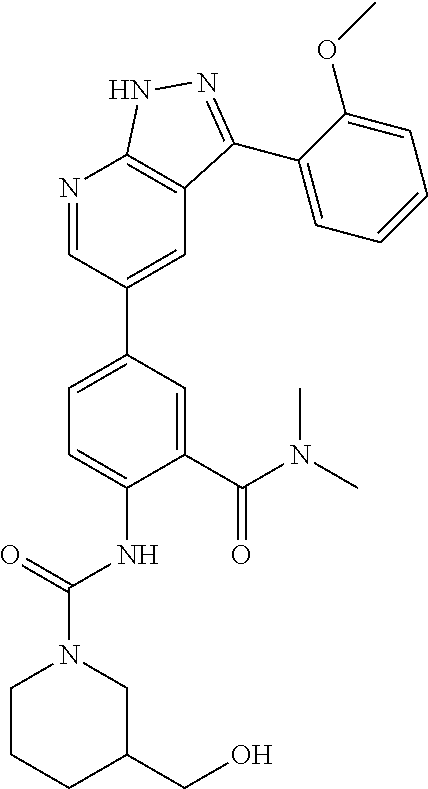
C1(C(N(C)C)=O)=CC(C2=CC3=C(N=C2)NN=C3C2=CC=CC=C2OC)=CC=C1NC(=O)N1CCCC(CO)C1
